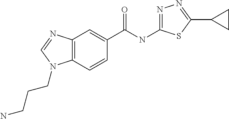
C12=C(C=CC(C(NC3=NN=C(C4CC4)S3)=O)=C1)N(CCCN)C=N2
